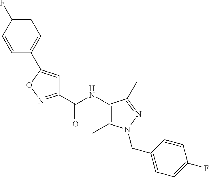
C1(C(NC2=C(C)N(CC3=CC=C(F)C=C3)N=C2C)=O)=NOC(C2=CC=C(F)C=C2)=C1
